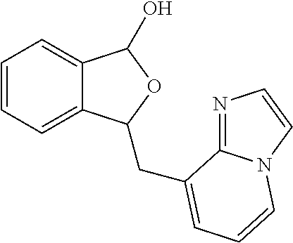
C1=CC=C2C(=C1)C(O)OC2CC1=CC=CN2C1=NC=C2
